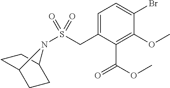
C1=C(CS(=O)(=O)N2C3CCC2CC3)C(C(OC)=O)=C(OC)C(Br)=C1
